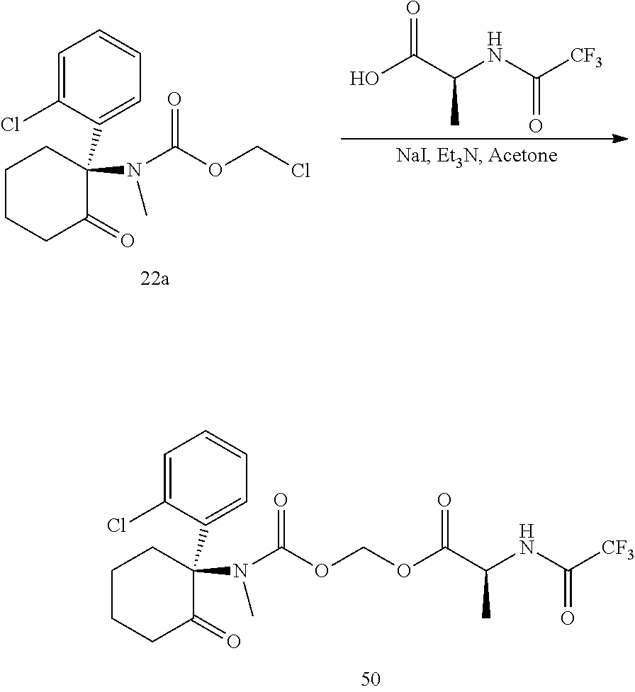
OC(C(NC(=O)[CF3])C)=O.C1CCC(=O)C(C2=CC=CC=C2Cl)(N(C(=O)OCCl)C)C1.C1CCC(=O)C(C2=CC=CC=C2Cl)(N(C(=O)OCOC(C(NC(=O)[CF3])C)=O)C)C1
